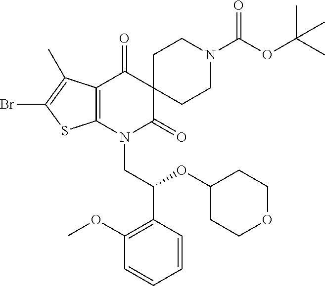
BrC1=C(C)C2=C(S1)N(CC(OC1CCOCC1)C1=C(OC)C=CC=C1)C(=O)C1(C2=O)CCN(C(OC(C)(C)C)=O)CC1
